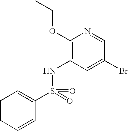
C1(OCC)=C(NS(=O)(C2=CC=CC=C2)=O)C=C(Br)C=N1
